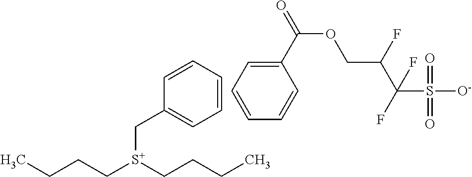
CCCC[S+](CCCC)CC1=CC=CC=C1.O(CC(C(S([O-])(=O)=O)(F)F)F)C(=O)C1=CC=CC=C1
